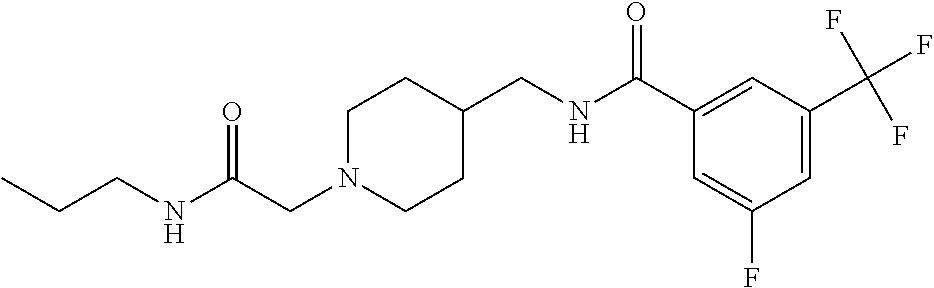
C(N1CCC(CNC(C2=CC(C(F)(F)F)=CC(F)=C2)=O)CC1)C(NCCC)=O
